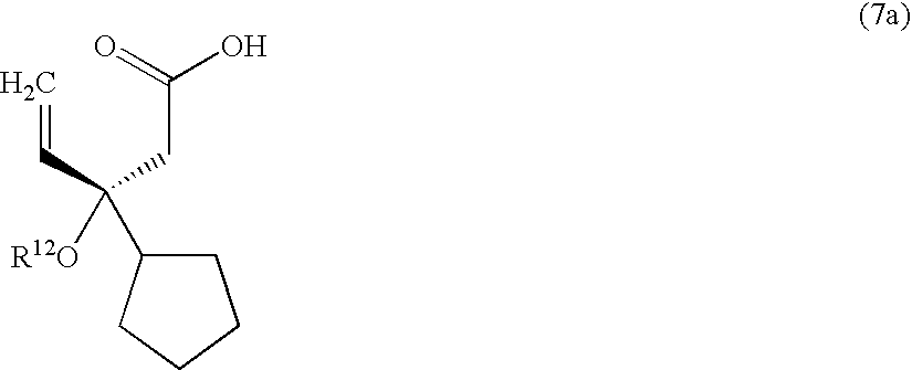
C=CC(CC(=O)O)([R12O])C1CCCC1
